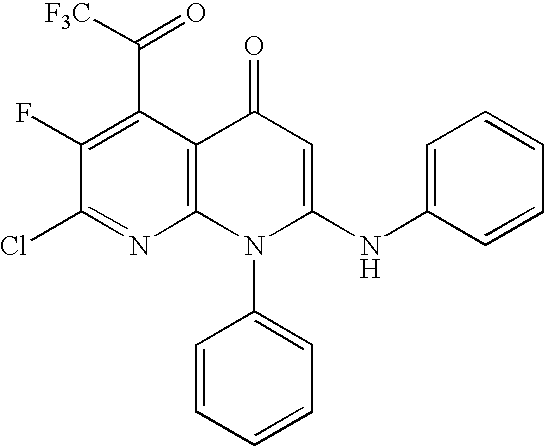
C1(F)=C(C([F3C])=O)C2=C(N=C1Cl)N(C1=CC=CC=C1)C(NC1=CC=CC=C1)=CC2=O
